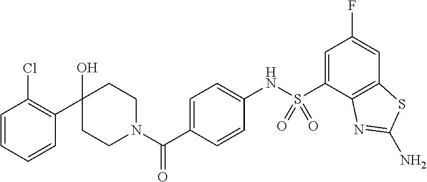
C1(O)(C2=C(Cl)C=CC=C2)CCN(C(C2=CC=C(NS(C3=CC(F)=CC4=C3N=C(N)S4)(=O)=O)C=C2)=O)CC1
